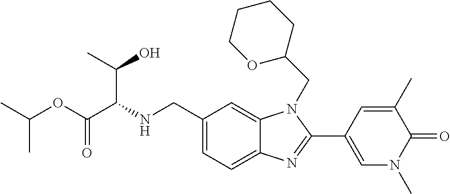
C1(CNC(C(OC(C)C)=O)C(O)C)=CC=C2C(=C1)N(CC1CCCCO1)C(C1=CN(C)C(=O)C(C)=C1)=N2
